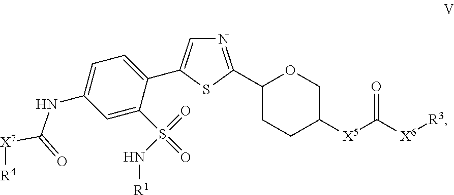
N1=C(C2CCC([X5]C([X6][R3])=O)CO2)SC(C2=CC=C(NC([X7][R4])=O)C=C2S(=O)(=O)N[R1])=C1
